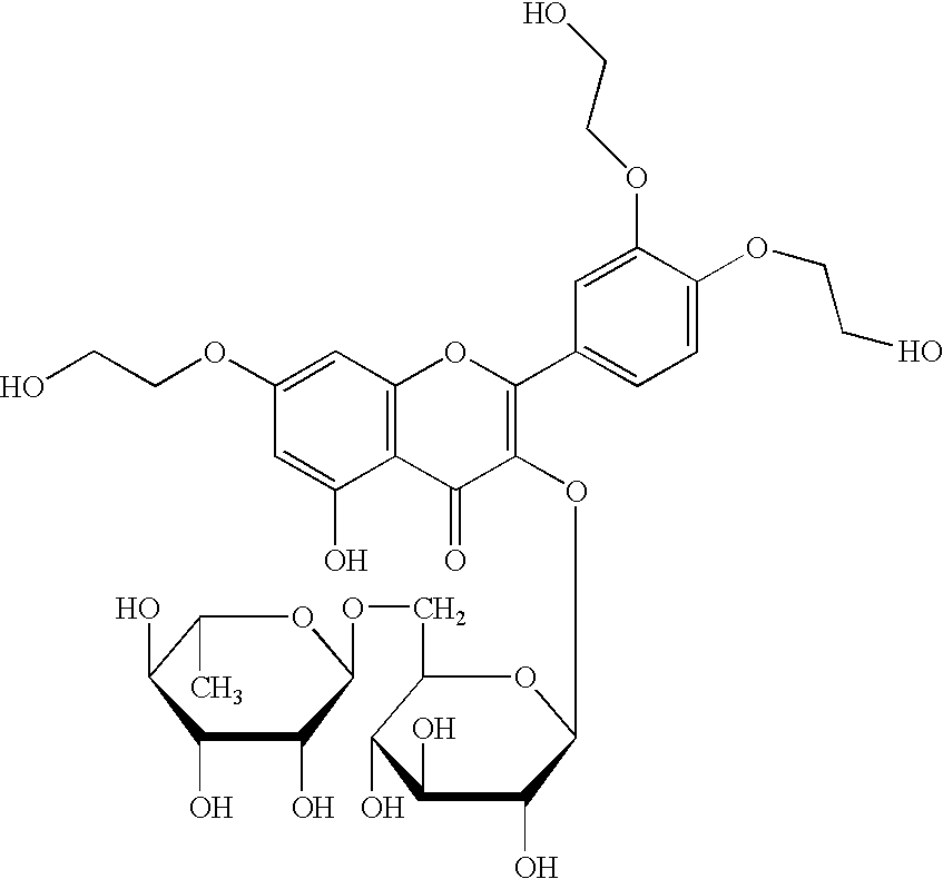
C12=C(C=C(OCCO)C=C1O)OC(C1=CC=C(OCCO)C(OCCO)=C1)=C(OC1C(O)C(O)C(O)C(COC3C(O)C(O)C(O)C(C)O3)O1)C2=O
